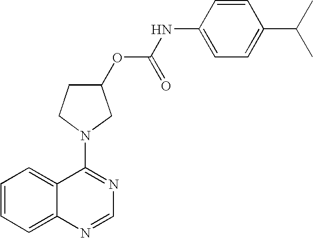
C1=CC=C2C(=C1)C(N1CC(OC(NC3=CC=C(C(C)C)C=C3)=O)CC1)=NC=N2
